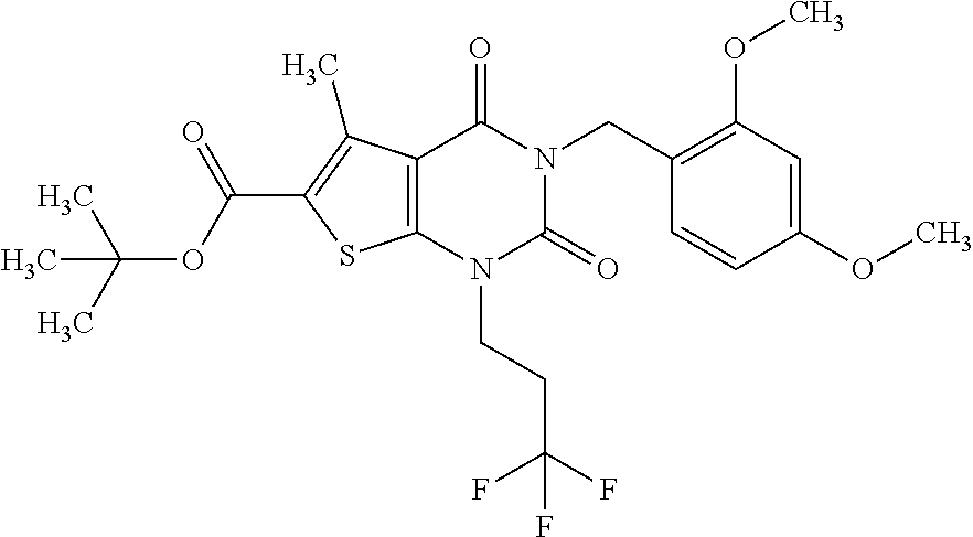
C12=C(N(CCC(F)(F)F)C(=O)N(CC3=C(OC)C=C(OC)C=C3)C1=O)SC(C(OC(C)(C)C)=O)=C2C
